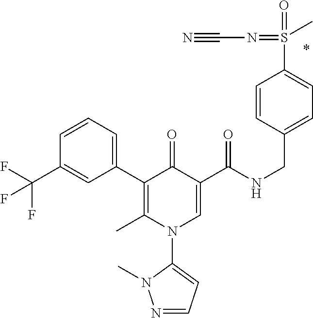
C1(C2=C(C)N(C3=CC=NN3C)C=C(C(NCC3=CC=C(S(=O)(=NC#N)C)C=C3)=O)C2=O)=CC=CC(C(F)(F)F)=C1
